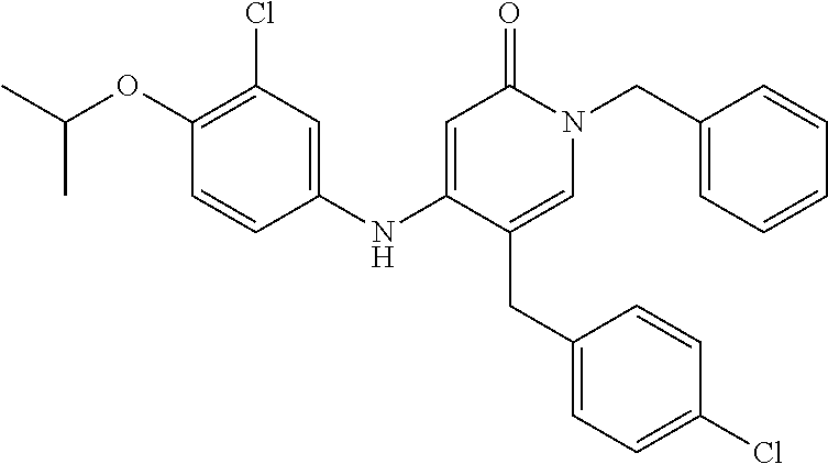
C1(Cl)=C(OC(C)C)C=CC(NC2=CC(=O)N(CC3=CC=CC=C3)C=C2CC2=CC=C(Cl)C=C2)=C1
